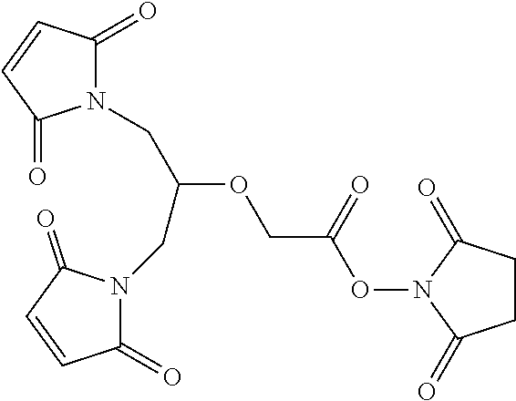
C1(=O)N(CC(CN2C(=O)C=CC2=O)OCC(=O)ON2C(=O)CCC2=O)C(=O)C=C1
